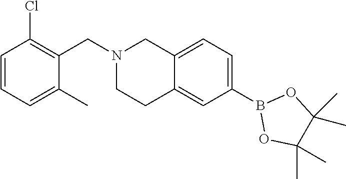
C1(B2OC(C)(C)C(C)(C)O2)=CC=C2C(=C1)CCN(CC1=C(Cl)C=CC=C1C)C2
